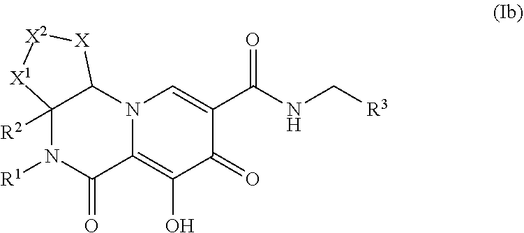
O=C(NC[R3])C1=CN2C(=C(O)C1=O)C(=O)N([R1])C1([R2])C2[X][X2][X1]1
